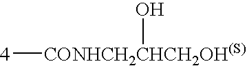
[4][CONHCH2CHCH2OH(S)]O
